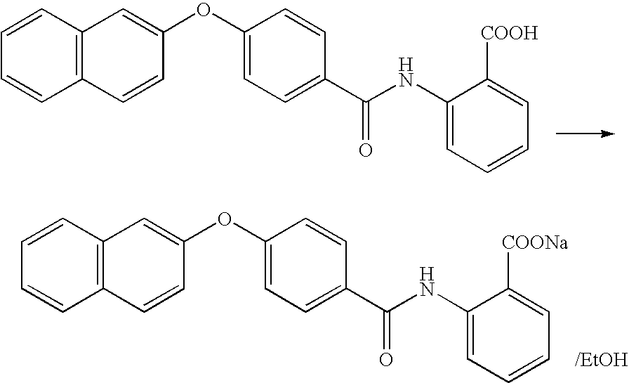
C12=C(C=CC=C1)C=C(OC1=CC=C(C(NC3=CC=CC=C3[COONa])=O)C=C1)C=C2.C12=C(C=CC=C1)C=C(OC1=CC=C(C(NC3=CC=CC=C3[COOH])=O)C=C1)C=C2
